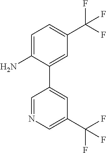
C1=C(N)C(C2=CC(C(F)(F)F)=CN=C2)=CC(C(F)(F)F)=C1
